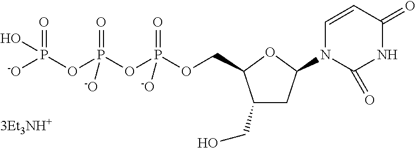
C1(CO)CC(N2C=CC(=O)NC2=O)OC1COP(OP(OP([-O])(=O)O)(=O)[-O])(=O)[-O].[3Et3NH+]
